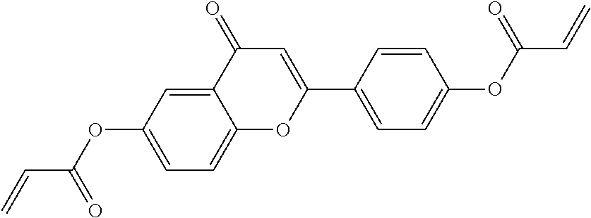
C12=CC(OC(=O)C=C)=CC=C1OC(C1=CC=C(OC(=O)C=C)C=C1)=CC2=O
